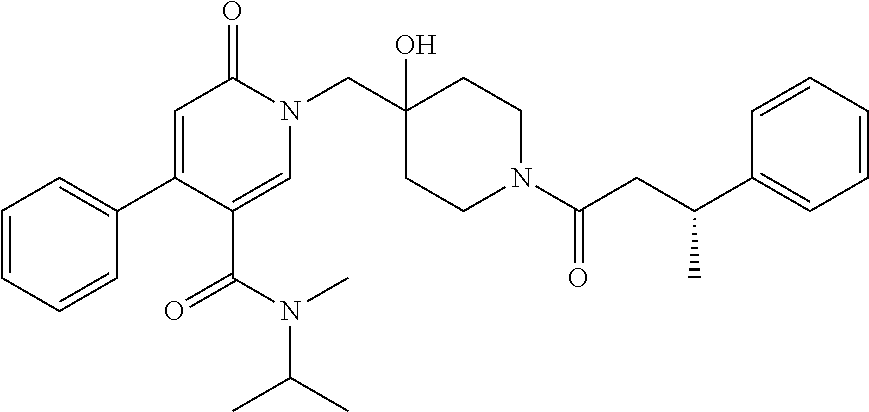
C1=CC=CC(C2=CC(=O)N(CC3(O)CCN(C(CC(C4=CC=CC=C4)C)=O)CC3)C=C2C(N(C)C(C)C)=O)=C1
